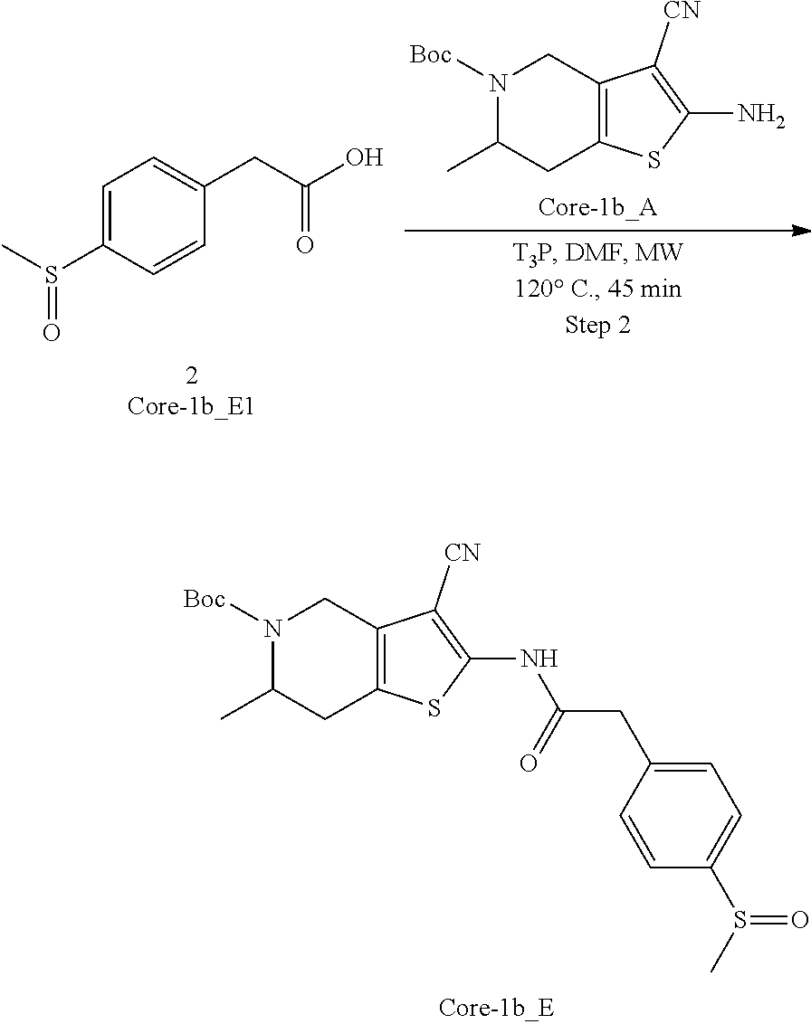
C12=C(SC(N)=C1[CN])CC(C)N([Boc])C2.C1=C(S(C)=O)C=CC(CC(O)=O)=C1.C12=C(SC(NC(CC3=CC=C(S(C)=O)C=C3)=O)=C1[CN])CC(C)N([Boc])C2
